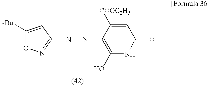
C1([t-Bu])=CC(N=NC2=C(O)NC(=O)C=C2[COOC2H5])=NO1
